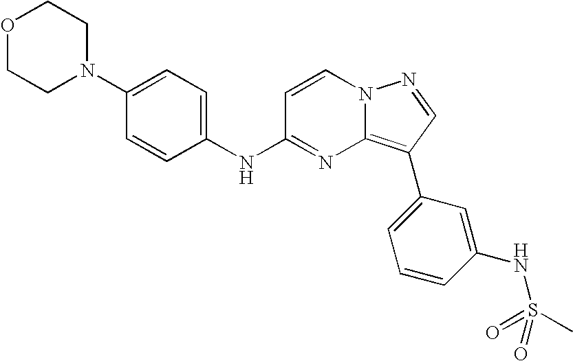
C1(N2CCOCC2)=CC=C(NC2=NC3=C(C4=CC=CC(NS(C)(=O)=O)=C4)C=NN3C=C2)C=C1
